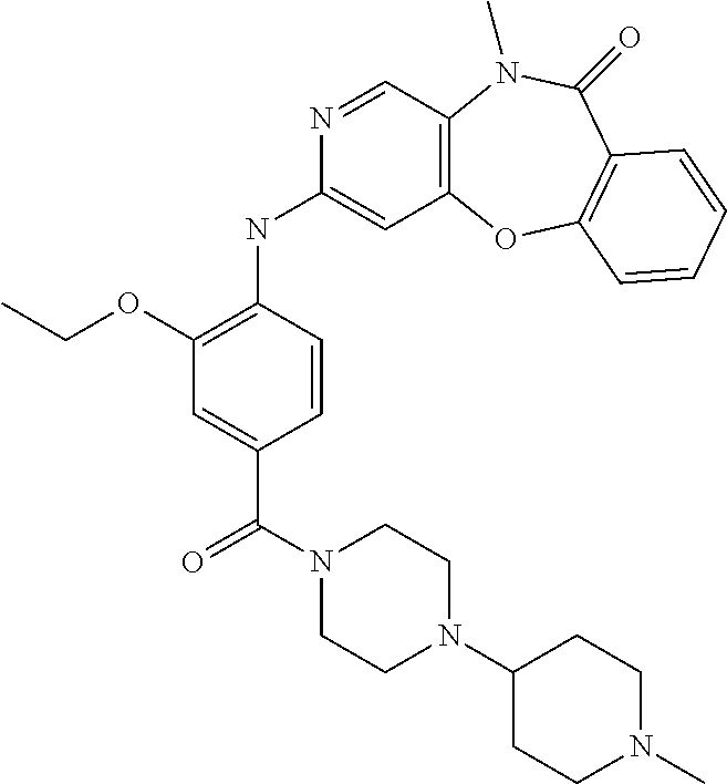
C1(OCC)=C(NC2=CC3=C(C=N2)N(C)C(=O)C2=C(O3)C=CC=C2)C=CC(C(=O)N2CCN(C3CCN(C)CC3)CC2)=C1
